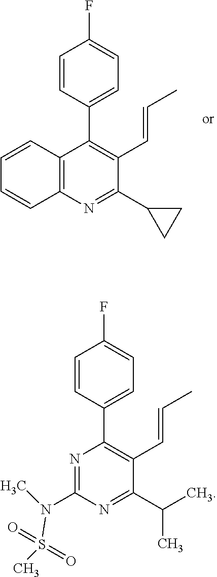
C1=CC(C2=C(C=CC)C(C3CC3)=NC3=C2C=CC=C3)=CC=C1F.N1=C(N(S(C)(=O)=O)C)N=C(C(C)C)C(C=CC)=C1C1=CC=C(F)C=C1
